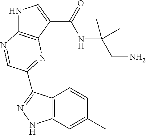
N1C2=C(C(C(=O)NC(CN)(C)C)=C1)N=C(C1=NNC3=C1C=CC(C)=C3)C=N2
